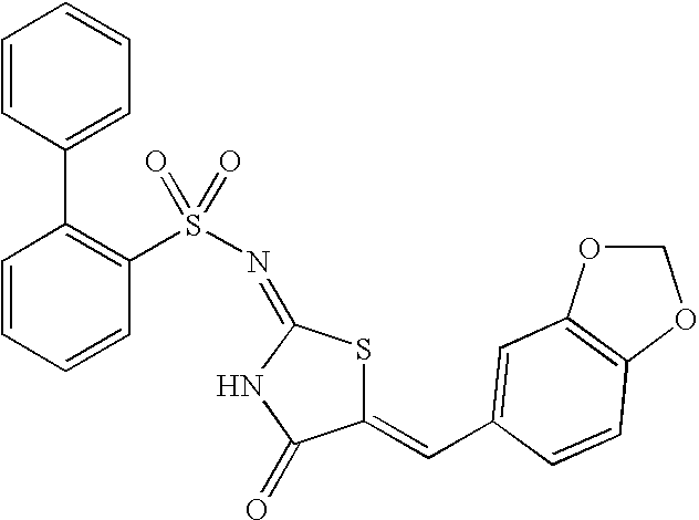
C1(=CC2=CC3=C(OCO3)C=C2)SC(=NS(=O)(=O)C2=C(C3=CC=CC=C3)C=CC=C2)NC1=O
